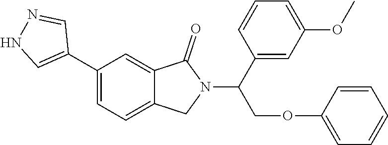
C1(C2=CNN=C2)=CC=C2C(=C1)C(=O)N(C(C1=CC(OC)=CC=C1)COC1=CC=CC=C1)C2
